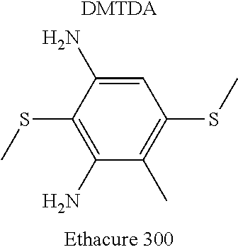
C1=C(N)C(SC)=C(N)C(C)=C1SC.[DMTDA]
